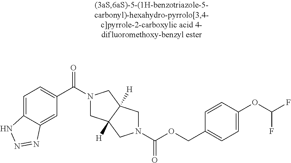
C1(C(=O)N2CC3([H])C([H])(C2)CN(C(OCC2=CC=C(OC(F)F)C=C2)=O)C3)=CC=C2C(=C1)N=NN2
